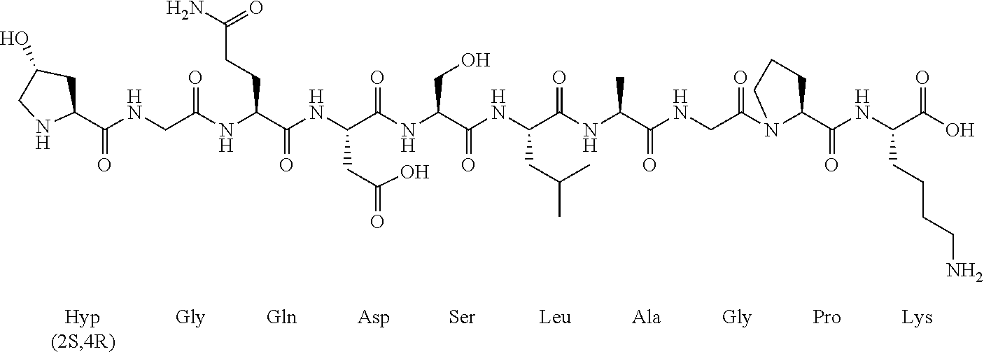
C1(C(NCC(NC(C(NC(C(NC(C(NC(C(NC(C(NCC(N2C(C(NC(C(O)=O)CCCCN)=O)CCC2)=O)=O)C)=O)CC(C)C)=O)CO)=O)CC(O)=O)=O)CCC(N)=O)=O)=O)CC(O)CN1
